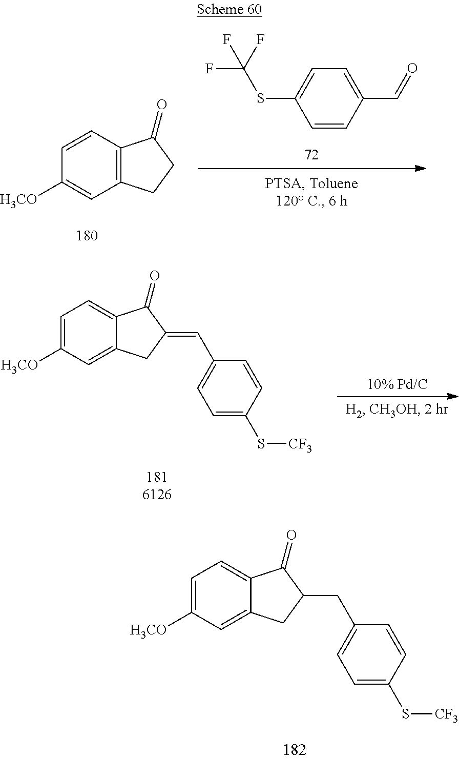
C12=C(C=CC([H3CO])=C1)C(=O)CC2.C1=CC(C=O)=CC=C1SC(F)(F)F.C12=CC([H3CO])=CC=C1C(=O)C(=CC1=CC=C(S[CF3])C=C1)C2.C12=CC([H3CO])=CC=C1C(=O)C(CC1=CC=C(S[CF3])C=C1)C2
